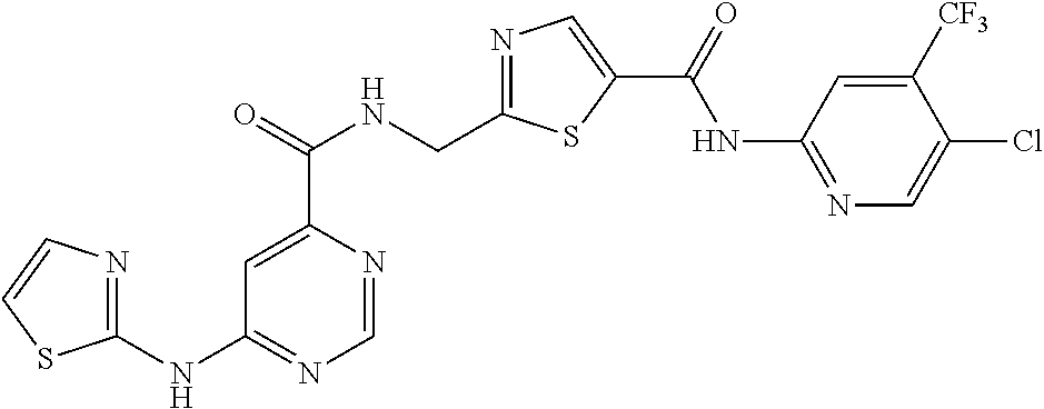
C1=NC(C(=O)NCC2=NC=C(C(=O)NC3=NC=C(Cl)C([CF3])=C3)S2)=CC(NC2=NC=CS2)=N1
